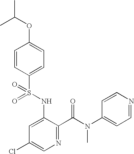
O=S(NC1=CC(Cl)=CN=C1C(N(C1=CC=NC=C1)C)=O)(=O)C1=CC=C(OC(C)C)C=C1
